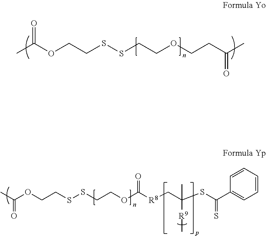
O=C(OCCSSCCOCCC(C)=O)C.C1=CC=CC=C1C(SC(C[R8]C(OCCSSCCOC(C)=O)=O)(C)[R9]C)=S
